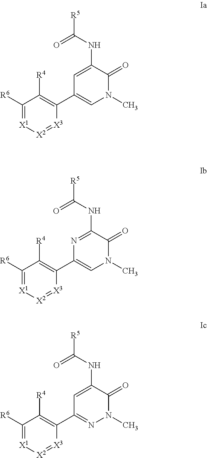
C1([R6])=[X1][X2]=[X3]C(C2=CN(C)C(=O)C(NC([R5])=O)=C2)=C1[R4].C1([R6])=[X1][X2]=[X3]C(C2=CN(C)C(=O)C(NC([R5])=O)=N2)=C1[R4].C1([R6])=[X1][X2]=[X3]C(C2=NN(C)C(=O)C(NC([R5])=O)=C2)=C1[R4]
